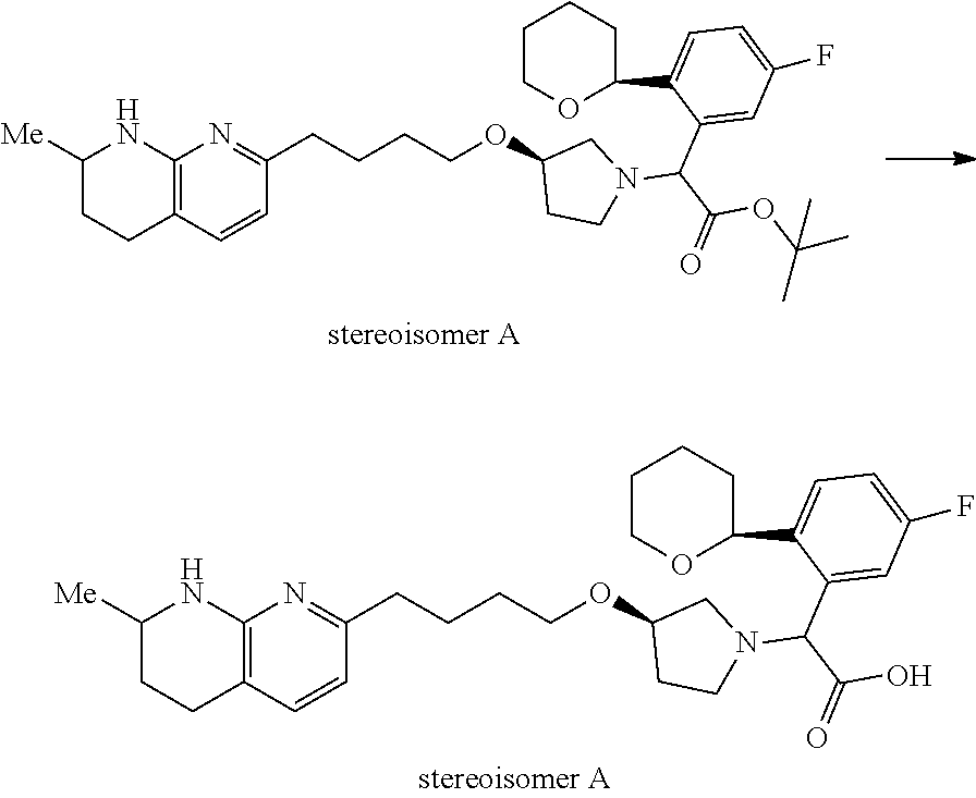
C12=C(C=CC(CCCCOC3CCN(C(C(=O)OC(C)(C)C)C4=CC(F)=CC=C4C4OCCCC4)C3)=N1)CCC([Me])N2.C12=C(C=CC(CCCCOC3CCN(C(C(=O)O)C4=CC(F)=CC=C4C4OCCCC4)C3)=N1)CCC([Me])N2
